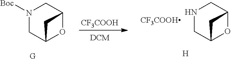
N1([Boc])CC2OC(C1)C2.[G].[CF3COOH].N1CC2OC(C1)C2.[H]
